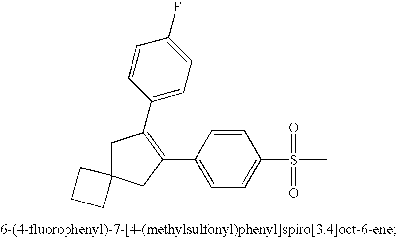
C1=CC(C2=C(C3=CC=C(F)C=C3)CC3(C2)CCC3)=CC=C1S(C)(=O)=O
